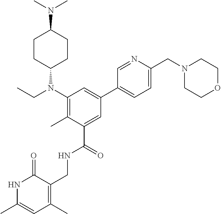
C1(N(CC)C2CCC(N(C)C)CC2)=C(C)C(C(=O)NCC2=C(C)C=C(C)NC2=O)=CC(C2=CC=C(CN3CCOCC3)N=C2)=C1
